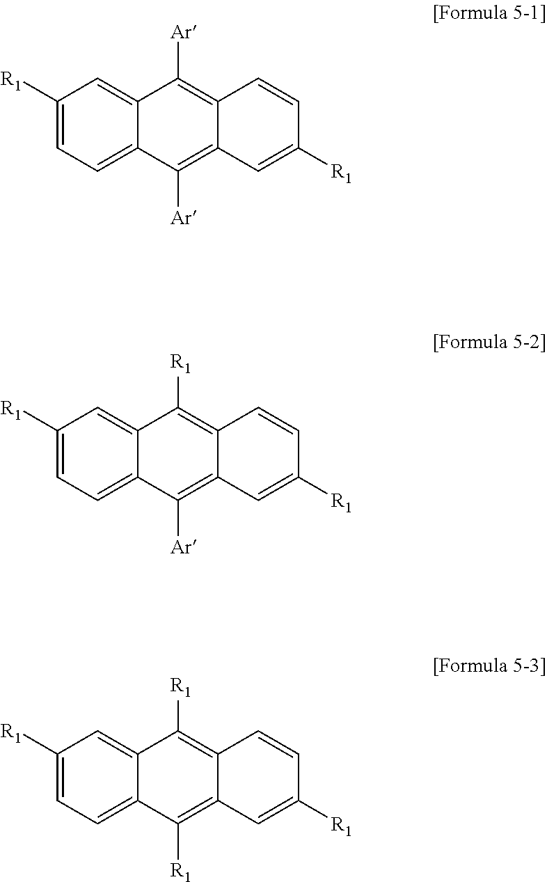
C1([R1])=CC=C2C(=C1)C([Ar])=C1C(=C2[Ar])C=C([R1])C=C1.C1([R1])=CC=C2C(=C1)C([R1])=C1C(=C2[Ar])C=C([R1])C=C1.C1([R1])=CC=C2C(=C1)C([R1])=C1C(=C2[R1])C=C([R1])C=C1
